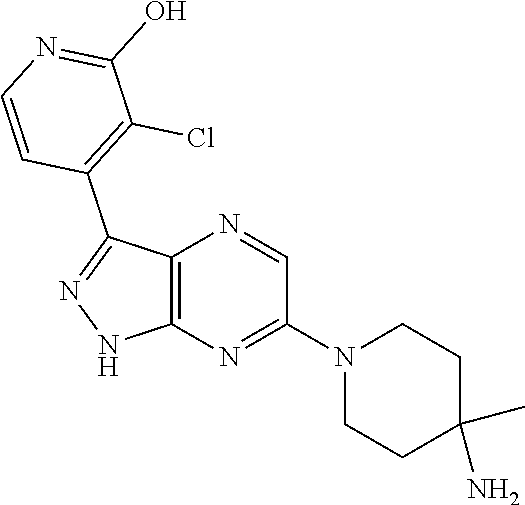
C12=C(N=C(N3CCC(C)(N)CC3)C=N1)NN=C2C1=C(Cl)C(O)=NC=C1
